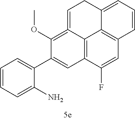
C12=C3C(F)=CC4=C1C(=CC=C4)CC=C2=C(OC)C(C1=CC=CC=C1N)=C3
